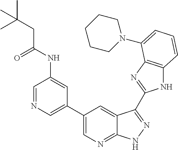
C1(C2=CN=CC(NC(CC(C)(C)C)=O)=C2)=CN=C2C(=C1)C(C1=NC3=C(N1)C=CC=C3N1CCCCC1)=NN2
